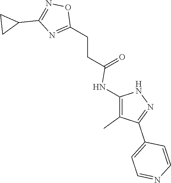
C1(CCC(=O)NC2=C(C)C(C3=CC=NC=C3)=NN2)=NC(C2CC2)=NO1
